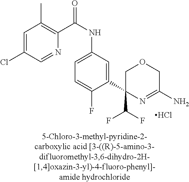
C1(C2=CC(NC(=O)C3=C(C)C=C(Cl)C=N3)=CC=C2F)(C(F)F)N=C(N)COC1.Cl
